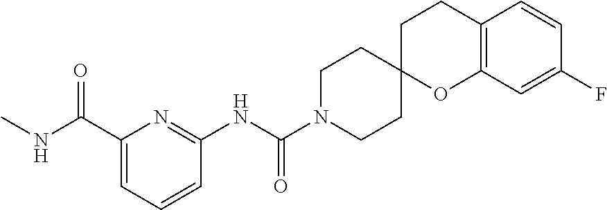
C12=C(C=C(F)C=C1)OC1(CC2)CCN(C(NC2=NC(C(NC)=O)=CC=C2)=O)CC1
